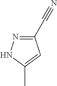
C1(C#N)=NNC(C)=C1
